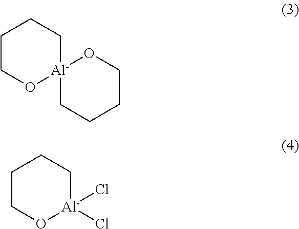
C1CO[Al]2(CC1)CCCCO2.C1CO[Al](Cl)(Cl)CC1
